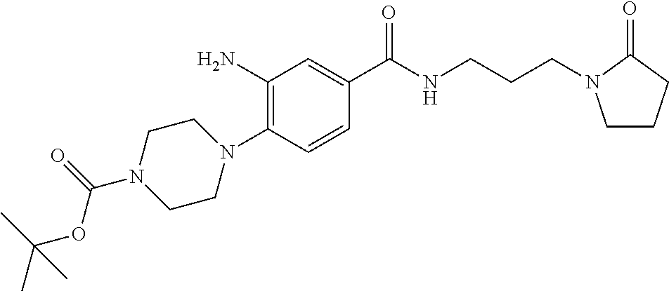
C(OC(=O)N1CCN(C2=C(N)C=C(C(NCCCN3CCCC3=O)=O)C=C2)CC1)(C)(C)C
